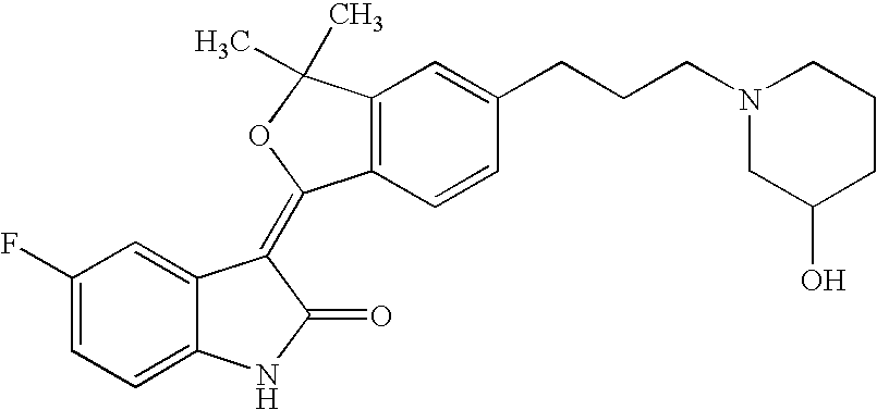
C1=C2C(=CC=C1F)NC(=O)C2=C1C2=C(C=C(CCCN3CC(O)CCC3)C=C2)C(C)(C)O1
